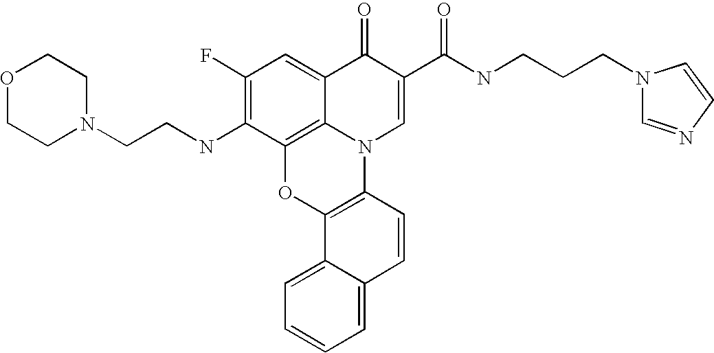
C12=C3C(=CC(F)=C1NCCN1CCOCC1)C(=O)C(C(=O)NCCCN1C=NC=C1)=CN3C1=C(O2)C2=CC=CC=C2C=C1
